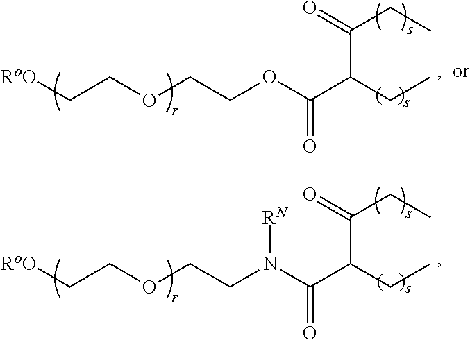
C(COCCOC(C(CC)C(=O)CC)=O)[RoO].C(COCCN(C(C(CC)C(=O)CC)=O)[RN])[RoO]
